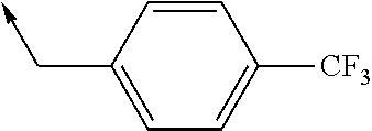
C1=C(C->C)C=CC([CF3])=C1
